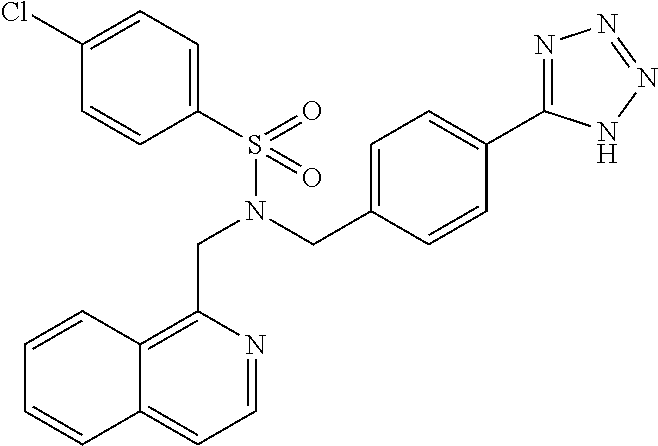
C(N(CC1=CC=C(C2=NN=NN2)C=C1)S(C1=CC=C(Cl)C=C1)(=O)=O)C1=C2C(=CC=N1)C=CC=C2
